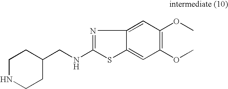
C1NCCC(CNC2=NC3=CC(OC)=C(OC)C=C3S2)C1
